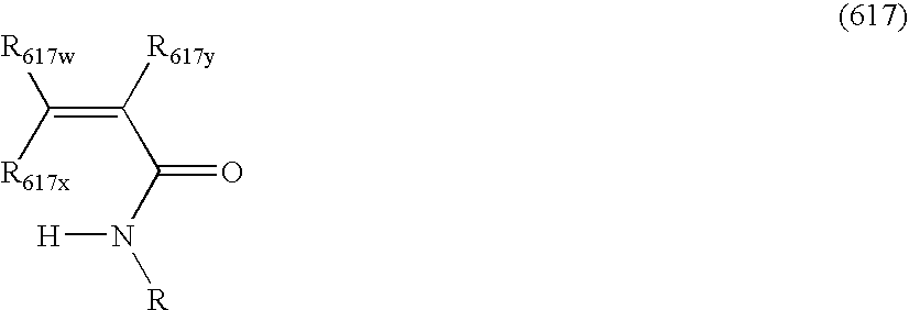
C(=C([R617y])C(N([R])[H])=O)([R617x])[R617w]
